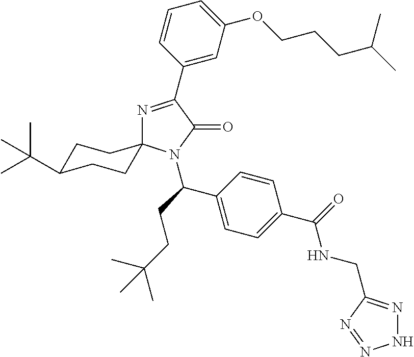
N1=C(C2=CC(OCCCC(C)C)=CC=C2)C(=O)N(C(C2=CC=C(C(NCC3=NNN=N3)=O)C=C2)CCC(C)(C)C)C12CCC(C(C)(C)C)CC2
